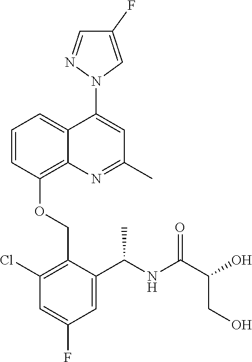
C1=CC(OCC2=C(Cl)C=C(F)C=C2C(NC(C(O)CO)=O)C)=C2C(=C1)C(N1C=C(F)C=N1)=CC(C)=N2
